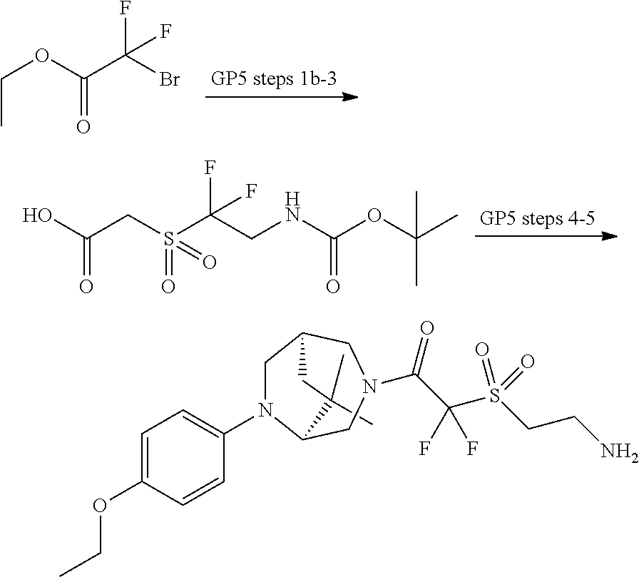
BrC(C(OCC)=O)(F)F.S(CC(O)=O)(=O)(=O)C(CNC(=O)OC(C)(C)C)(F)F.C1=C(OCC)C=CC(N2CC3CN(C(C(S(CCN)(=O)=O)(F)F)=O)CC2C(C)(C)C3)=C1
